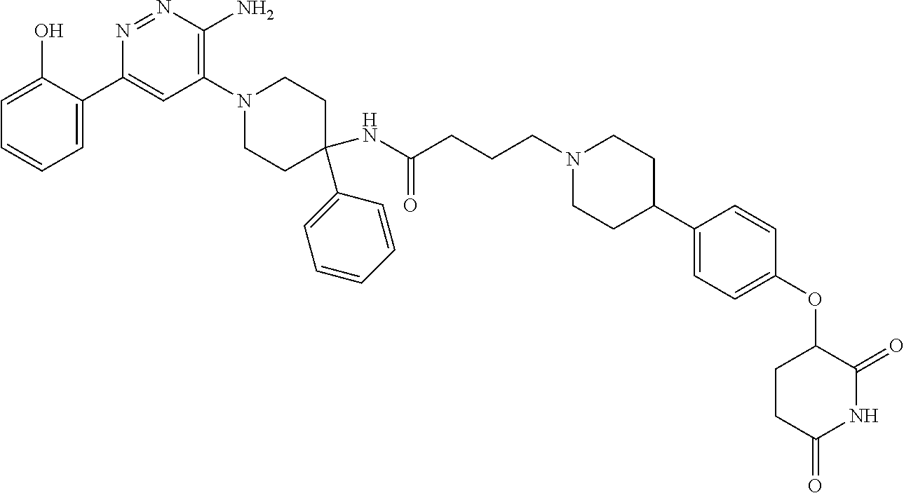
C1=C(O)C(C2=CC(N3CCC(C4=CC=CC=C4)(NC(=O)CCCN4CCC(C5=CC=C(OC6CCC(=O)NC6=O)C=C5)CC4)CC3)=C(N)N=N2)=CC=C1
